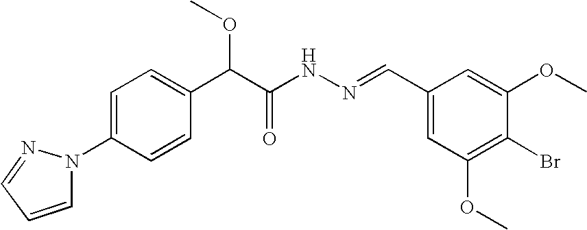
C1=C(N2C=CC=N2)C=CC(C(C(NN=CC2=CC(OC)=C(Br)C(OC)=C2)=O)OC)=C1
